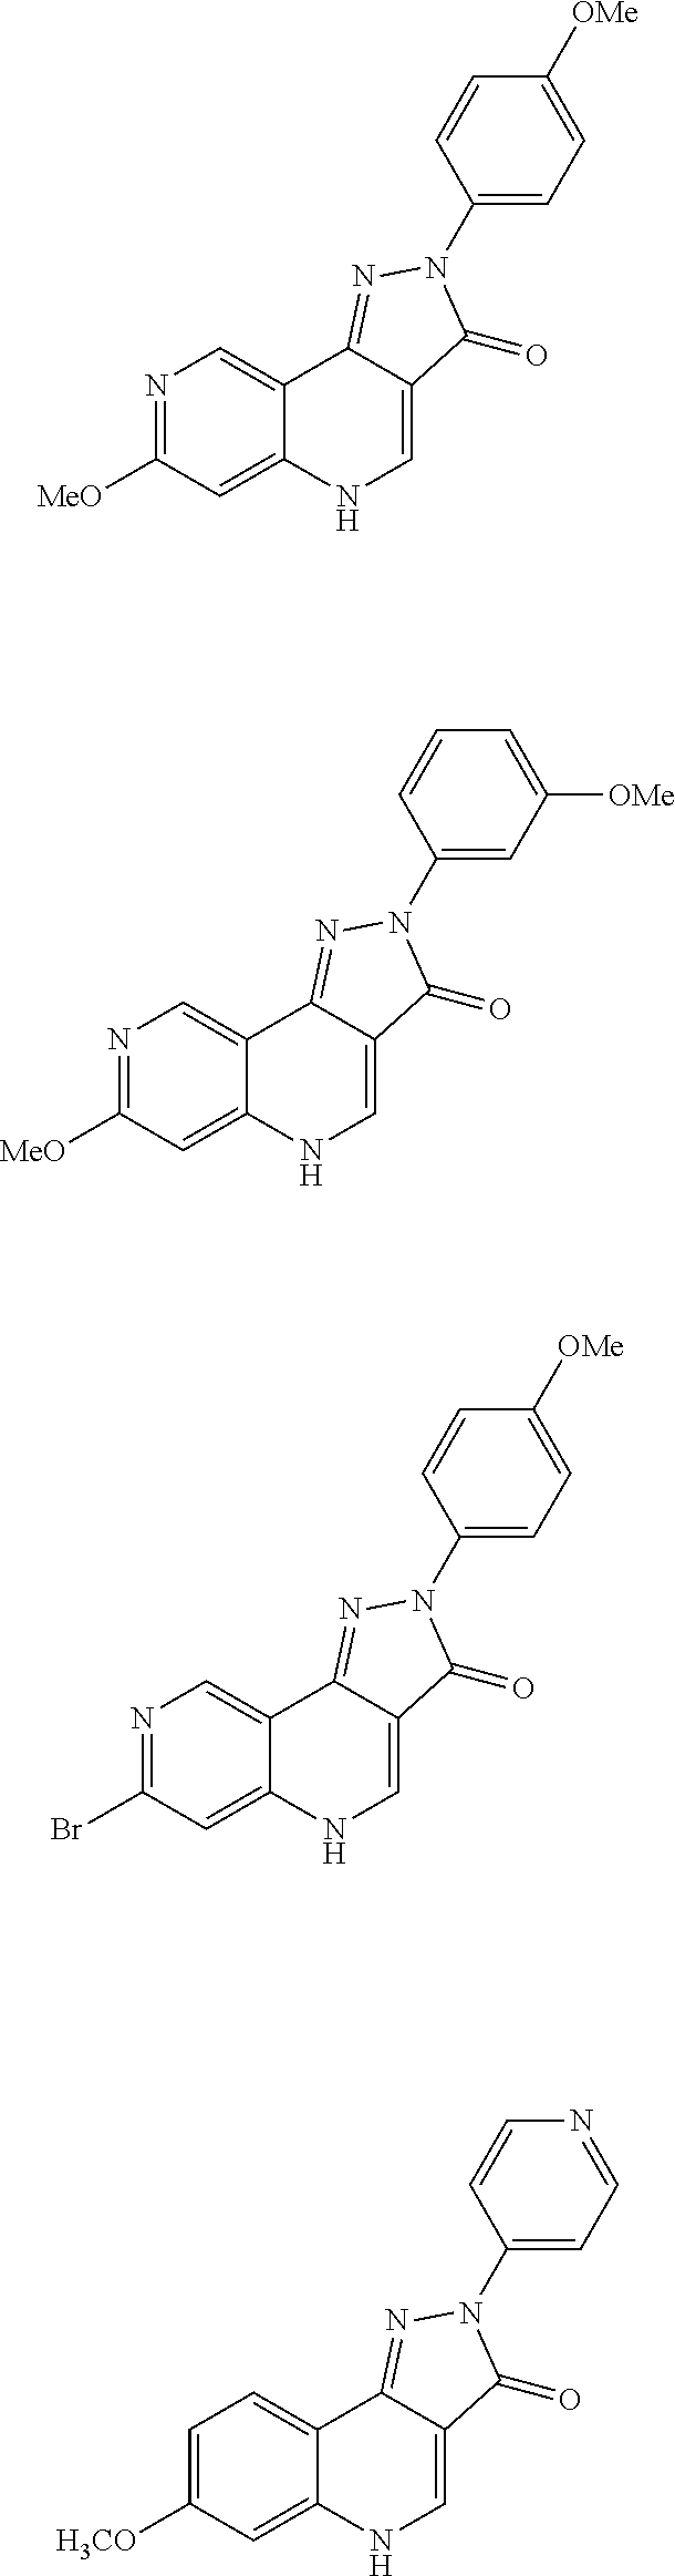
N1=C([MeO])C=C2C(=C1)C1=NN(C3=CC=C([OMe])C=C3)C(=O)C1=CN2.N1=C([MeO])C=C2C(=C1)C1=NN(C3=CC([OMe])=CC=C3)C(=O)C1=CN2.N1=C(Br)C=C2C(=C1)C1=NN(C3=CC=C([OMe])C=C3)C(=O)C1=CN2.C1=C([H3CO])C=C2C(=C1)C1=NN(C3=CC=NC=C3)C(=O)C1=CN2
